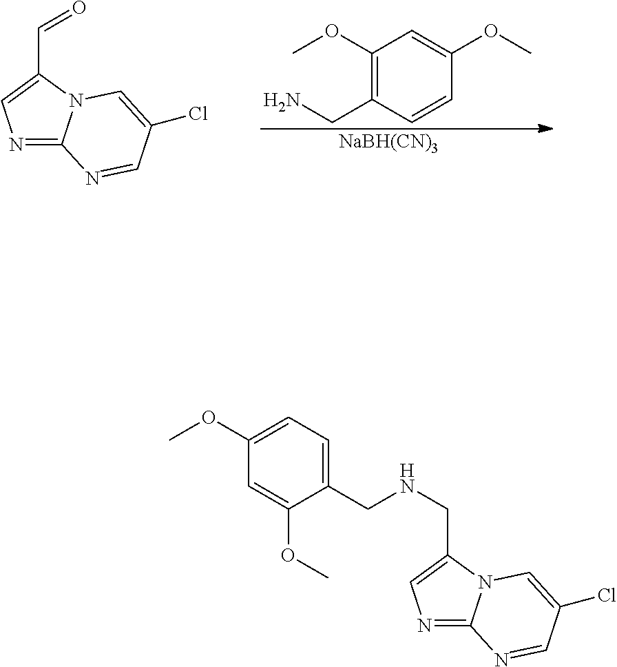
N1=C2N(C(C=O)=C1)C=C(Cl)C=N2.C1(OC)=C(CN)C=CC(OC)=C1.[NaBH(CN)3].N1=C2N(C(CNCC3=CC=C(OC)C=C3OC)=C1)C=C(Cl)C=N2
